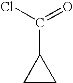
C(C1CC1)(Cl)=O
